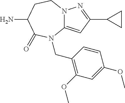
N12C(=CC(C3CC3)=N1)N(CC1=C(OC)C=C(OC)C=C1)C(=O)C(N)CC2
